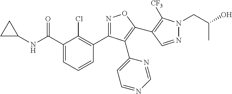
N1=CN=CC=C1C1=C(C2=C([CF3])N(CC(C)O)N=C2)ON=C1C1=C(Cl)C(C(NC2CC2)=O)=CC=C1
